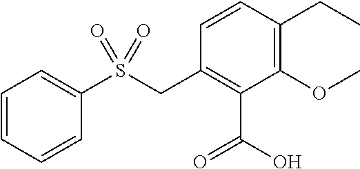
C1=CC=CC(S(CC2=C(C(=O)O)C(OC)=C(CC)C=C2)(=O)=O)=C1
